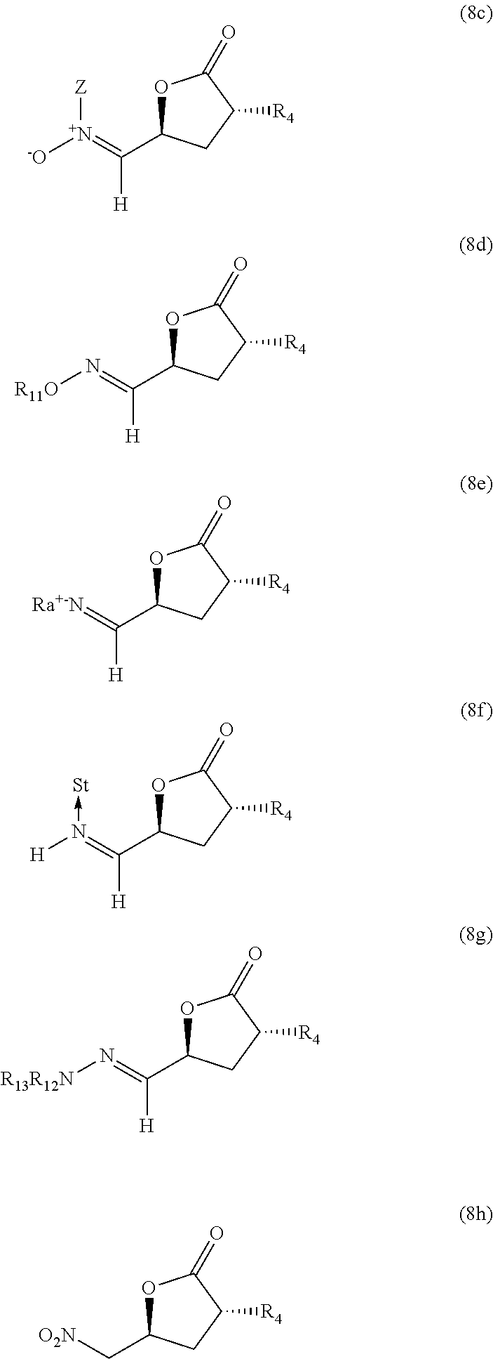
O1C(C(=[N+]([-O])[Z])[H])CC([R4])C1=O.O1C(C(=N[R11O])[H])CC([R4])C1=O.O1C(C(=[Ra+-N])[H])CC([R4])C1=O.O1C(C(=N([H])->[St])[H])CC([R4])C1=O.O1C(C(=N[R13R12N])[H])CC([R4])C1=O.O1C(C[O2N])CC([R4])C1=O
